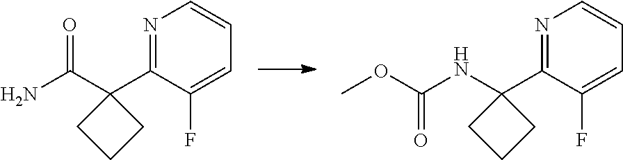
C1=C(F)C(C2(NC(OC)=O)CCC2)=NC=C1.C1=C(F)C(C2(C(N)=O)CCC2)=NC=C1
